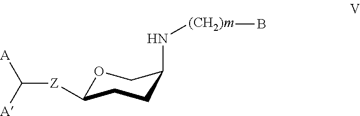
C1C(N[(CH2)m]B)COC([Z]C([A])[A])C1
